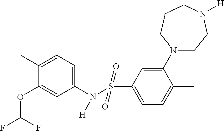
C1(N([H])S(C2=CC=C(C)C(N3CCN([H])CCC3)=C2)(=O)=O)=CC=C(C)C(OC(F)F)=C1
